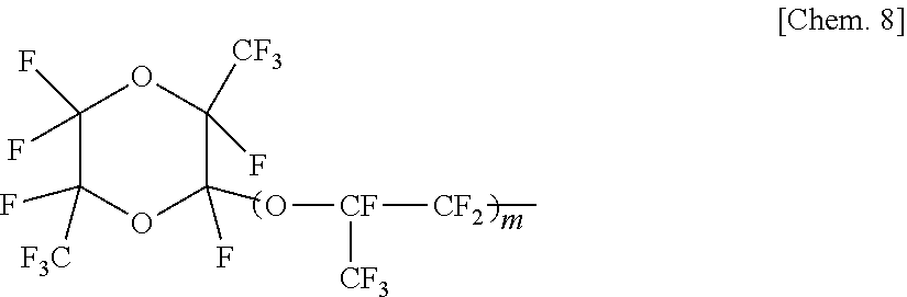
C1(F)(F)C(F)([F3C])OC(F)(O[CF]([CF3])[CF2]C)C([CF3])(F)O1
